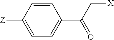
C1=CC([Z])=CC=C1C(C[X])=O
